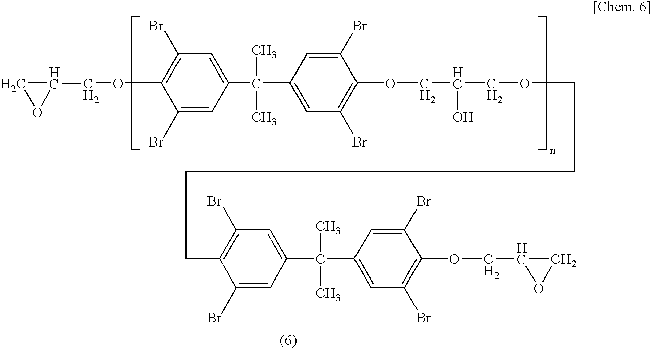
C1C(COC2=C(Br)C=C(C(C)(C)C3=CC(Br)=C(OCC(O)COCCCCC4=C(Br)C=C(C(C5=CC(Br)=C(OCC6CO6)C(Br)=C5)(C)C)C=C4Br)C(Br)=C3)C=C2Br)O1
